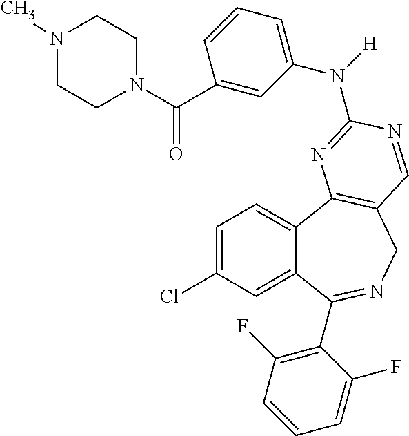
C1=C(Cl)C=C2C(=C1)C1=C(CN=C2C2=C(F)C=CC=C2F)C=NC(N(C2=CC=CC(C(=O)N3CCN(C)CC3)=C2)[H])=N1
